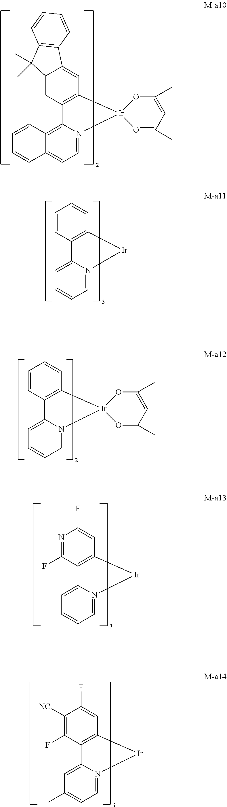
C1=CC=N2C(=C1)C1=C(C=CC=C1)[Ir]21OC(C)=CC(C)=O1.C1=CC=N2C(=C1)C1=C(C=CC=C1)[Ir]2.C12=CC=N3C(=C1C=CC=C2)C1=C(C=C2C(=C1)C(C)(C)C1=C2C=CC=C1)[Ir]31OC(C)=CC(C)=O1.C1=CC=N2C(=C1)C1=C(C=C(F)N=C1F)[Ir]2.C1(C)=CC=N2C(=C1)C1=C(C=C(F)C([NC])=C1F)[Ir]2
